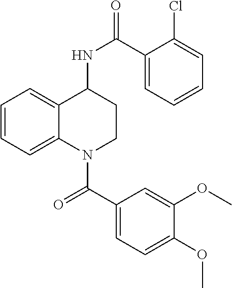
C1=CC=C2C(=C1)C(NC(=O)C1=CC=CC=C1Cl)CCN2C(C1=CC=C(OC)C(OC)=C1)=O
